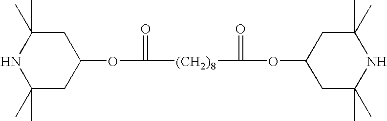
C1(C)(C)NC(C)(C)CC(OC(=O)[(CH2)8]C(OC2CC(C)(C)NC(C)(C)C2)=O)C1
